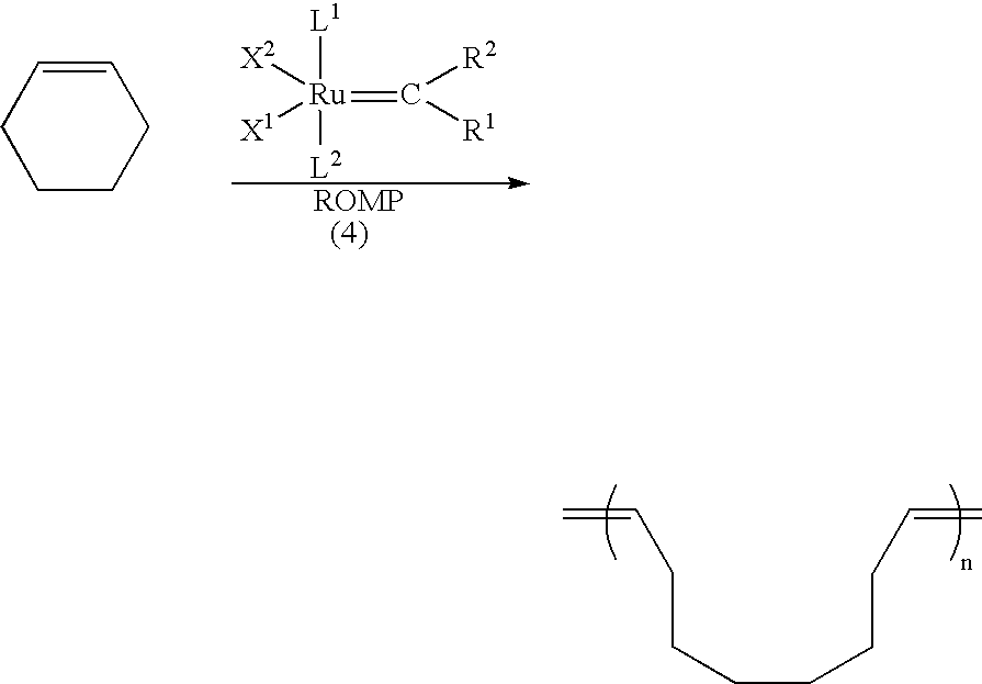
C=CCCCCCCC=C.C1CCC=CC1.[L1][Ru](=C([R2])[R1])([X2])([X1])[L2]
